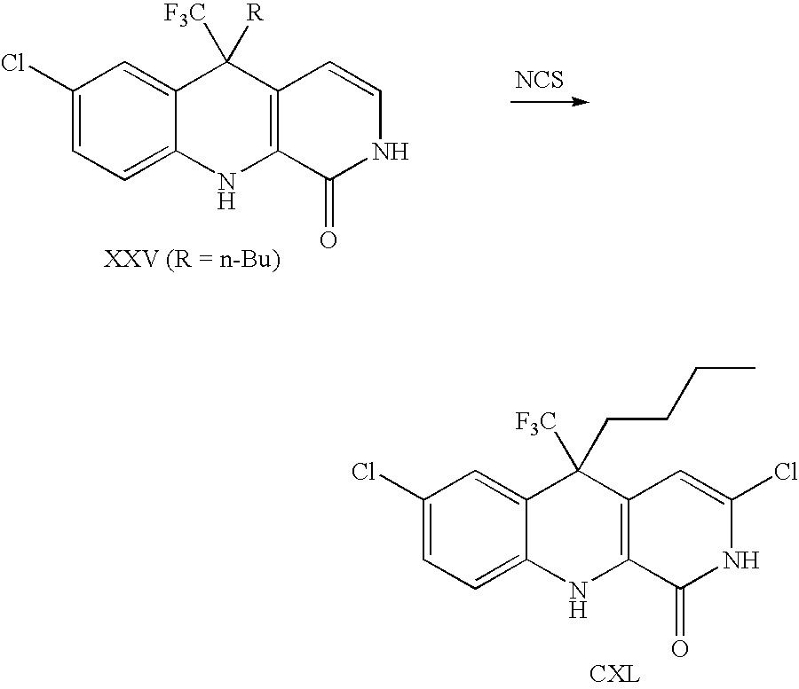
C1(Cl)=CC=C2C(=C1)C([F3C])([R])C1=C(N2)C(=O)NC=C1.[NCS].C1(Cl)=CC=C2C(=C1)C([F3C])(CCCC)C1=C(N2)C(=O)NC(Cl)=C1
